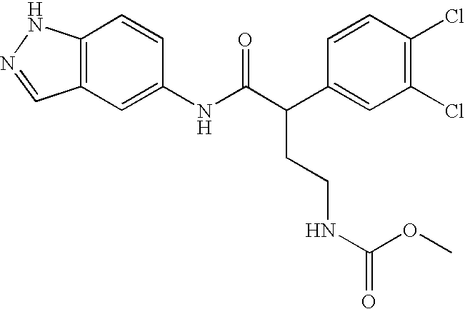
C12=C(C=C(NC(C(C3=CC(Cl)=C(Cl)C=C3)CCNC(=O)OC)=O)C=C1)C=NN2
